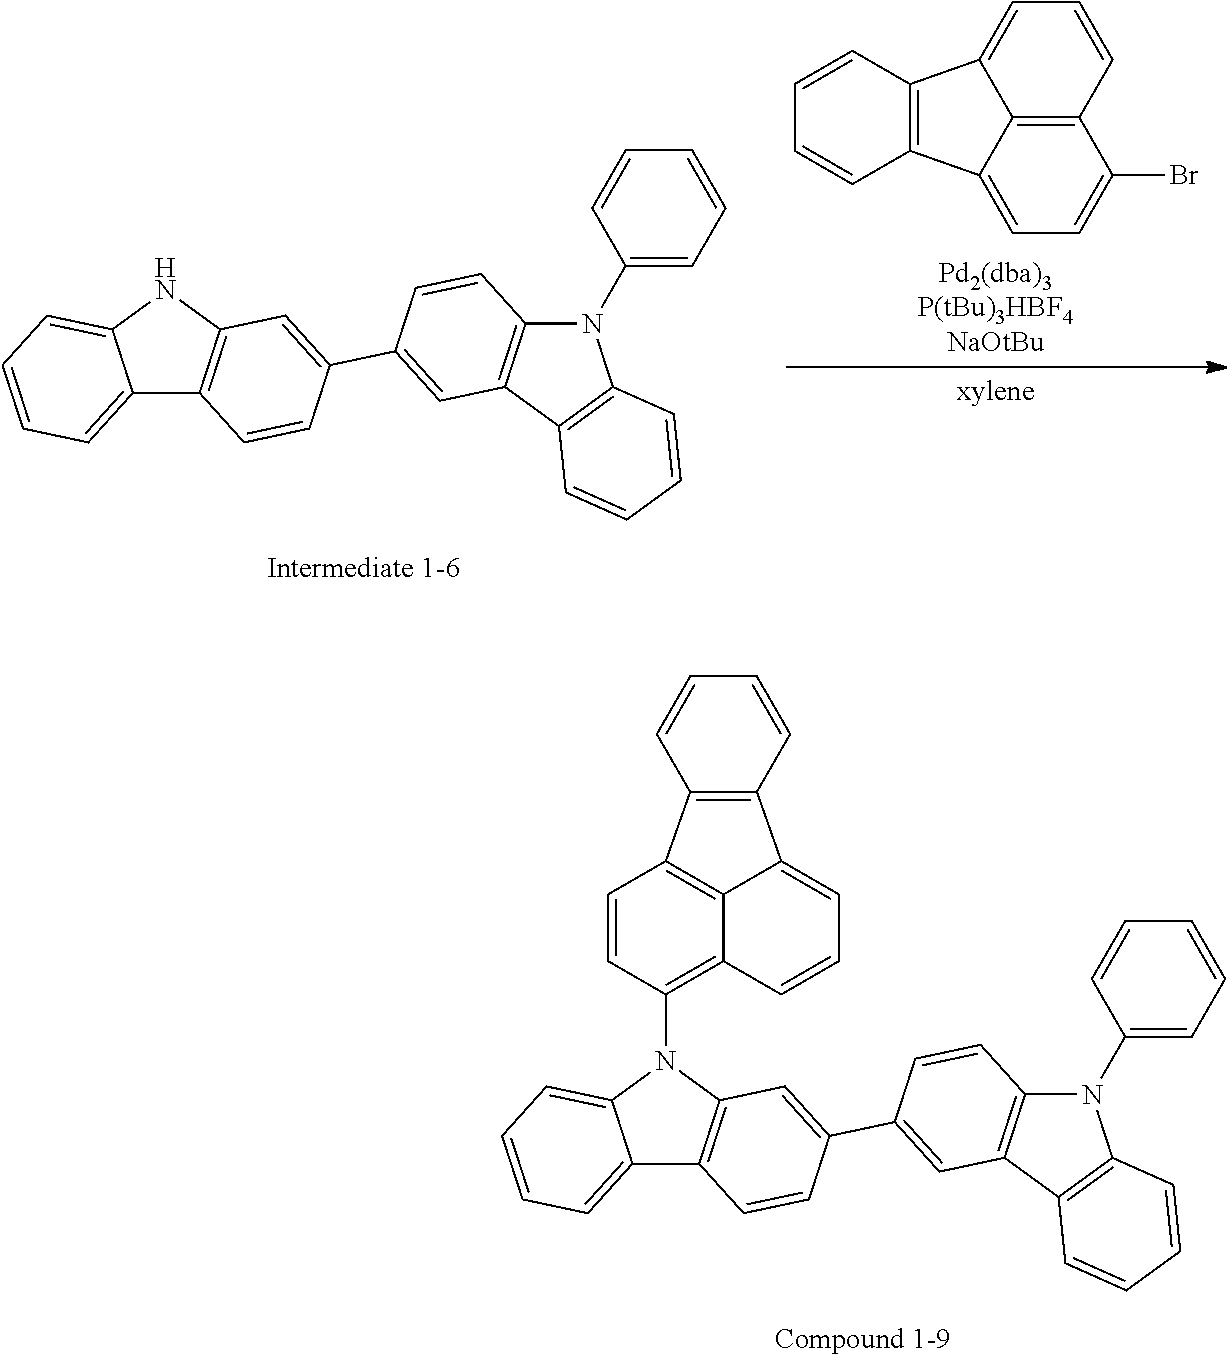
C12=CC=CC=C1NC1=C2C=CC(C2=CC3=C(N(C4=CC=CC=C4)C4=C3C=CC=C4)C=C2)=C1.C12=CC=C(Br)C3=C1C(=CC=C3)C1=C2C=CC=C1.C12=CC=CC=C1N(C1=C3C=CC=C4C5=C(C(=C34)C=C1)C=CC=C5)C1=C2C=CC(C2=CC3=C(N(C4=CC=CC=C4)C4=C3C=CC=C4)C=C2)=C1
